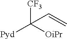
[CF3]C([OiPr])([Pyd])C=C
